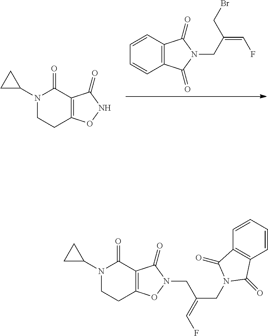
C1=CC2=C(C=C1)C(=O)N(CC(=CF)CBr)C2=O.N1(C2CC2)CCC2=C(C1=O)C(=O)NO2.C(C(CN1C(=O)C2=C(C1=O)C=CC=C2)=CF)N1OC2=C(C(=O)N(C3CC3)CC2)C1=O
